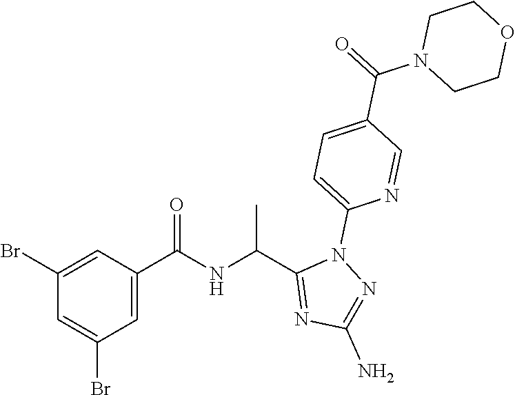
N(C(C1=NC(N)=NN1C1=CC=C(C(N2CCOCC2)=O)C=N1)C)C(C1=CC(Br)=CC(Br)=C1)=O
